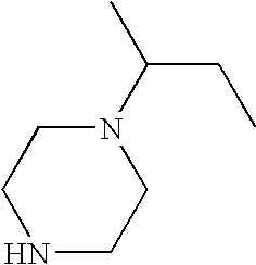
N1(C(CC)C)CCNCC1
